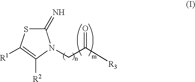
C1(=N)SC([R1])=C([R2])N1CC([R3])=O
